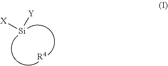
[Si]([Y])[X].[R4]
